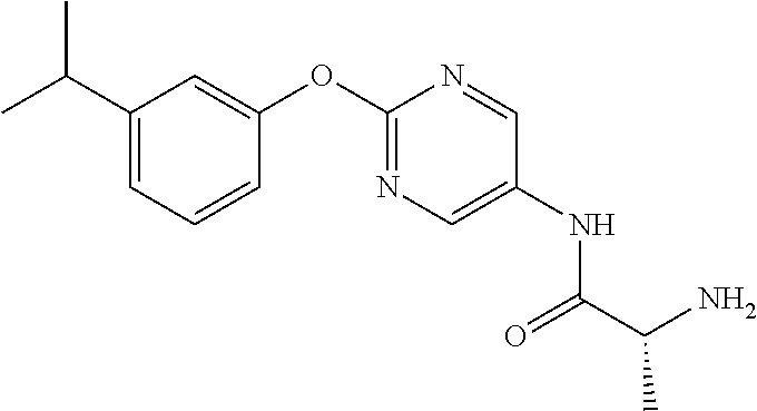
C1(C(C)C)=CC=CC(OC2=NC=C(NC(C(N)C)=O)C=N2)=C1
